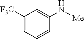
C1([F3C])=CC=CC(N[Me])=C1
